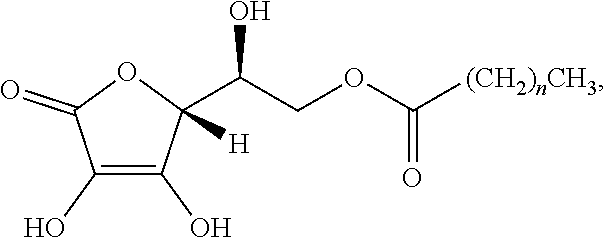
C1(O)=C(O)C(C(COC([(CH2)nCH3])=O)O)([H])OC1=O
